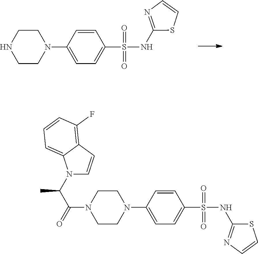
C1CNCCN1C1=CC=C(S(=O)(=O)NC2=NC=CS2)C=C1.C1CN(C(=O)C(N2C=CC3=C(F)C=CC=C23)C)CCN1C1=CC=C(S(=O)(=O)NC2=NC=CS2)C=C1
